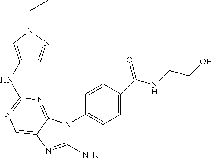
C1(NC2=NC=C3C(=N2)N(C2=CC=C(C(NCCO)=O)C=C2)C(N)=N3)=CN(CC)N=C1
